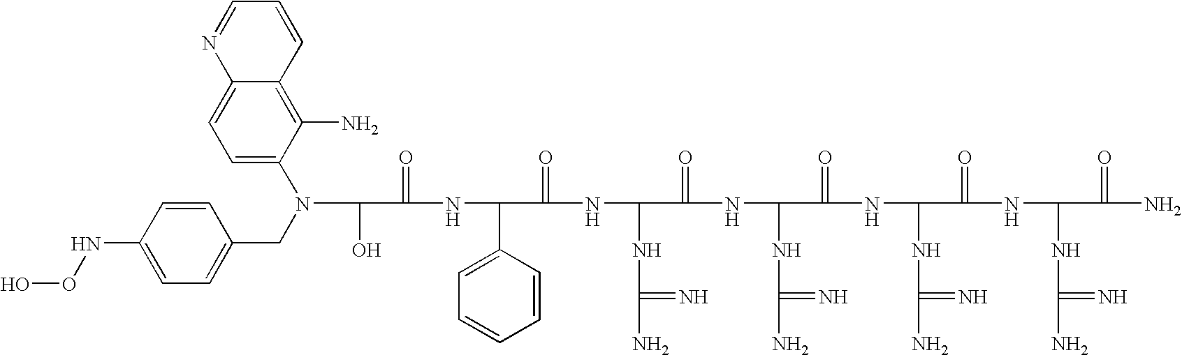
OC(C(=O)NC(C1=CC=CC=C1)C(=O)NC(NC(N)=N)C(=O)NC(NC(N)=N)C(=O)NC(NC(N)=N)C(=O)NC(NC(N)=N)C(=O)N)N(CC1=CC=C(NOO)C=C1)C1=CC=C2C(=C1N)C=CC=N2
